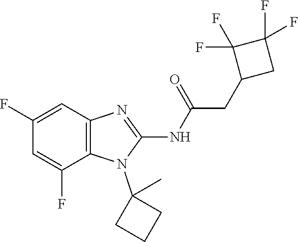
C1(F)=CC2=C(C(F)=C1)N(C1(C)CCC1)C(NC(=O)CC1CC(F)(F)C1(F)F)=N2
